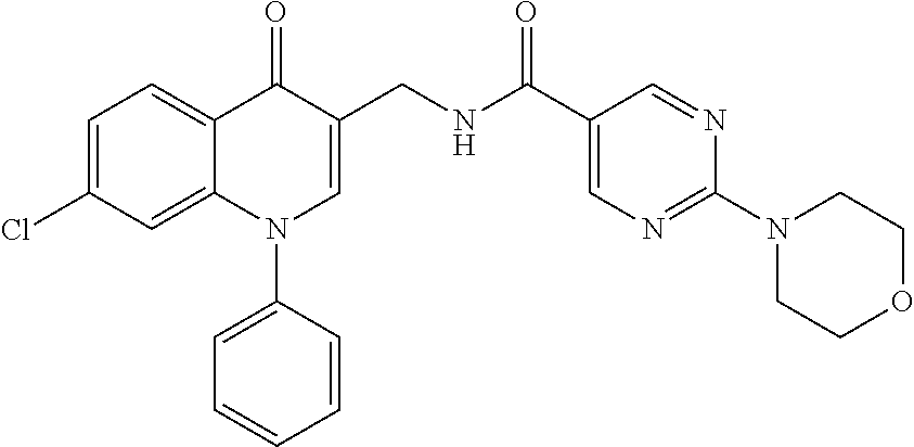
C1=C(Cl)C=C2C(=C1)C(=O)C(CNC(=O)C1=CN=C(N3CCOCC3)N=C1)=CN2C1=CC=CC=C1
